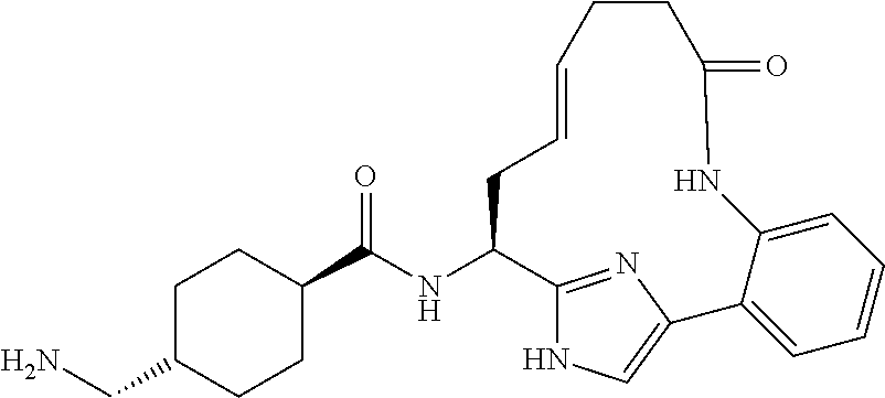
C1CC(C(NC2C3=NC(=CN3)C3=CC=CC=C3NC(=O)CCC=CC2)=O)CCC1CN
